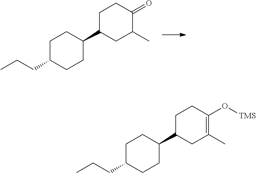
C1C(CCC)CCC(C2CC(C)C(=O)CC2)C1.C1C(CCC)CCC(C2CC(C)=C(O[TMS])CC2)C1
